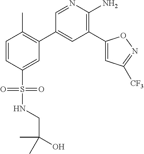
C1=CC(S(NCC(C)(C)O)(=O)=O)=CC(C2=CC(C3=CC([CF3])=NO3)=C(N)N=C2)=C1C
